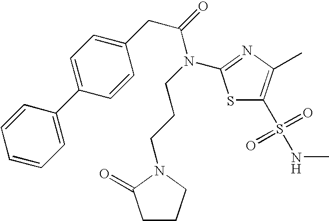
S1C(S(NC)(=O)=O)=C(C)N=C1N(CCCN1CCCC1=O)C(CC1=CC=C(C2=CC=CC=C2)C=C1)=O
